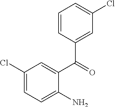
C1(Cl)=CC=C(N)C(C(=O)C2=CC(Cl)=CC=C2)=C1
